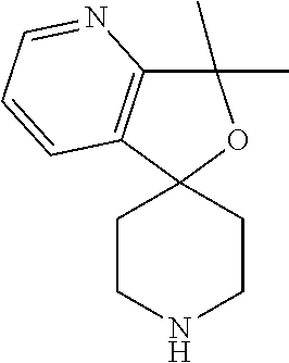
C1(C)(C)C2=C(C3(O1)CCNCC3)C=CC=N2
